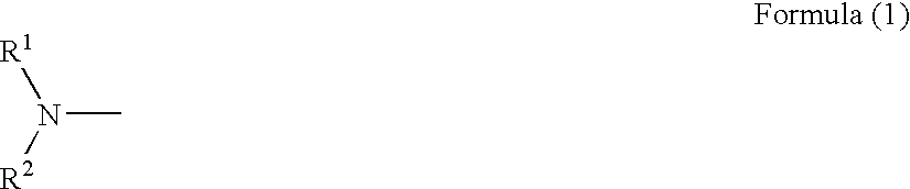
N(C)([R2])[R1]
